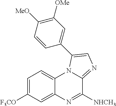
C1=C([F3CO])C=C2C(=C1)N1C(=NC=C1C1=CC([OMe])=C([MeO])C=C1)C([NHCH3])=N2
